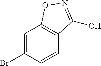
C1=C(Br)C=CC2=C1ON=C2O
